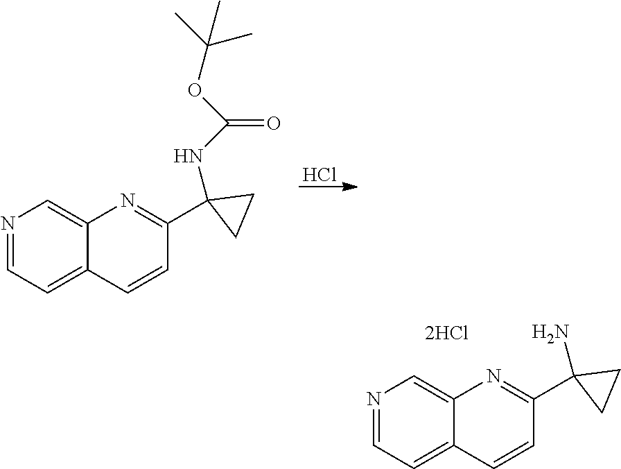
N1=CC=C2C(=C1)N=C(C1(N)CC1)C=C2.[2HCl].N1=CC=C2C(=C1)N=C(C1(NC(=O)OC(C)(C)C)CC1)C=C2.Cl
